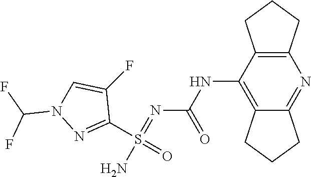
N(C1=C2C(=NC3=C1CCC3)CCC2)C(N=S(N)(C1=NN(C(F)F)C=C1F)=O)=O
